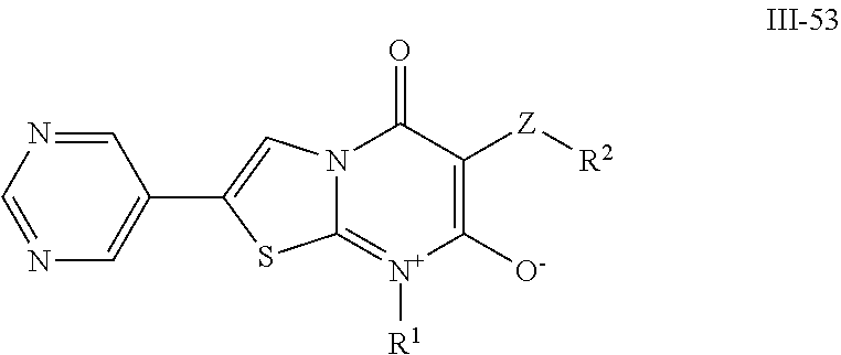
C1([O-])=C([Z][R2])C(=O)N2C(=[N+]1[R1])SC(C1=CN=CN=C1)=C2
